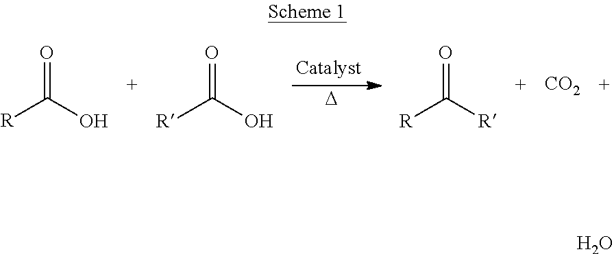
[D].O=C(O)[R].O=C(O)[R].O=C([R])[R].[CO2].O
